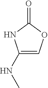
C1(NC)=COC(=O)N1
